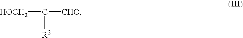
C([CHO])([HOCH2])[R2]
